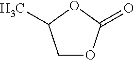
C1OC(=O)OC1C
